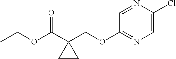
C1=C(Cl)N=CC(OCC2(C(OCC)=O)CC2)=N1
